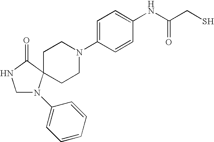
C1N(C2=CC=CC=C2)C2(C(=O)N1)CCN(C1=CC=C(NC(CS)=O)C=C1)CC2
